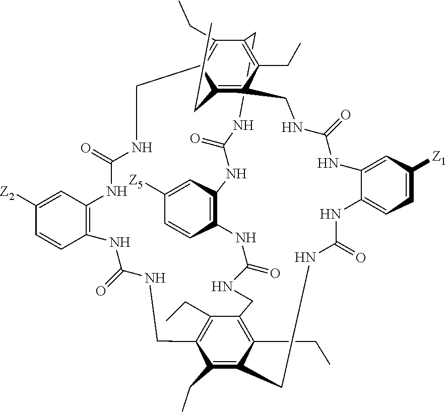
C1(CC)=C2CNC(=O)NC3=C(C=C([Z5])C=C3)NC(=O)NCC3=C(CC)C4=C(CC)C(=C3CC)CNC(=O)NC3=C(C=CC([Z2])=C3)NC(=O)NCC(=C2CC)C(CC)=C1CNC(=O)NC1=CC=C([Z1])C=C1NC(=O)NC4
